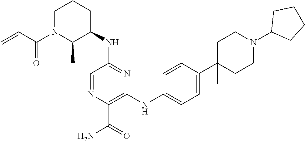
C1(NC2=NC(NC3=CC=C(C4(C)CCN(C5CCCC5)CC4)C=C3)=C(C(=O)N)N=C2)CCCN(C(C=C)=O)C1C
